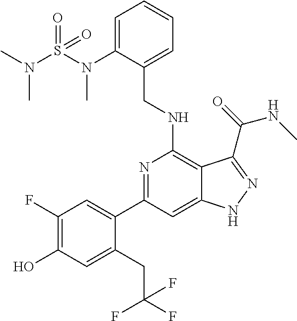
C1(C2=CC(F)=C(O)C=C2CC(F)(F)F)=NC(NCC2=CC=CC=C2N(C)S(=O)(N(C)C)=O)=C2C(=C1)NN=C2C(NC)=O
